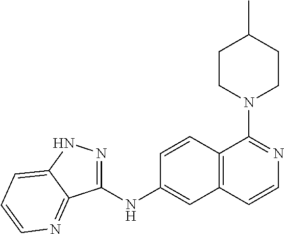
C1(NC2=CC3=C(C=C2)C(N2CCC(C)CC2)=NC=C3)=NNC2=CC=CN=C12
